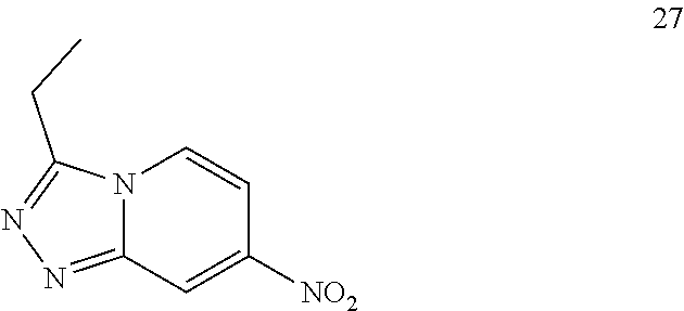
N12C(=NN=C1CC)C=C([NO2])C=C2
